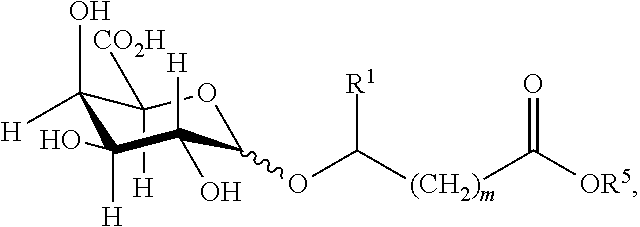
[H]C1([CO2H])C(O)([H])C([H])(O)C([H])(O)C(OC([(CH2)m]C([OR5])=O)[R1])O1
